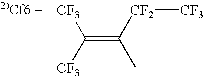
C(=C([CF2][CF3])C)([CF3])[CF3]
